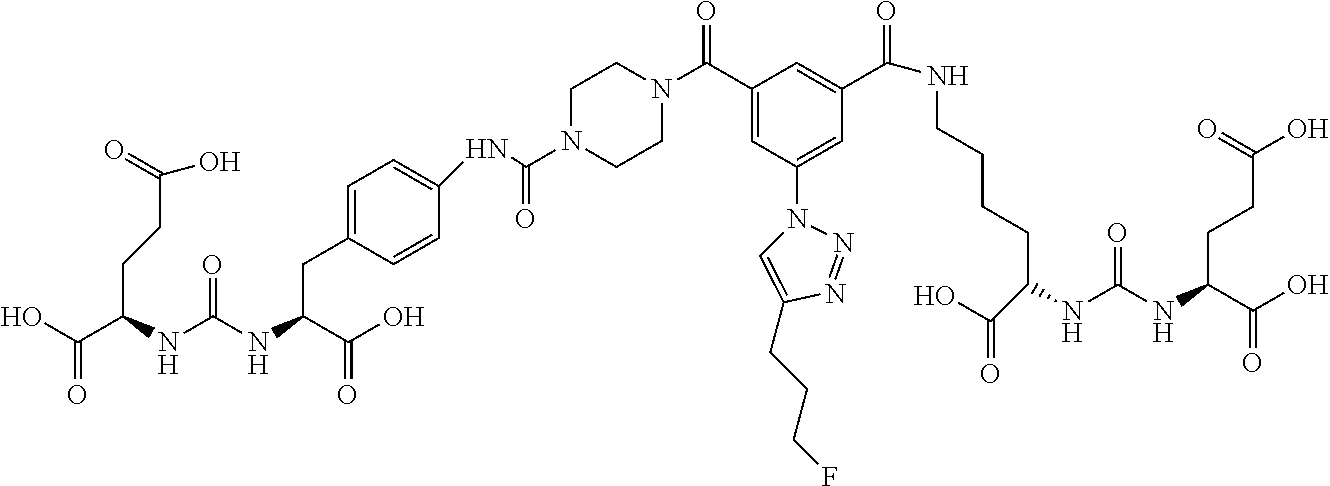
OC(C(NC(NC(C(O)=O)CC1=CC=C(NC(N2CCN(C(C3=CC(N4C=C(CCCF)N=N4)=CC(C(=O)NCCCCC(C(=O)O)NC(NC(C(O)=O)CCC(O)=O)=O)=C3)=O)CC2)=O)C=C1)=O)CCC(O)=O)=O
